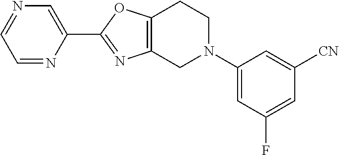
C1=NC(C2=NC3=C(O2)CCN(C2=CC(F)=CC([CN])=C2)C3)=CN=C1
